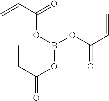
C=CC(OB(OC(C=C)=O)OC(C=C)=O)=O
